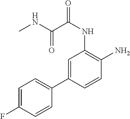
C1=C(C2=CC=C(F)C=C2)C=CC(N)=C1NC(=O)C(=O)NC
